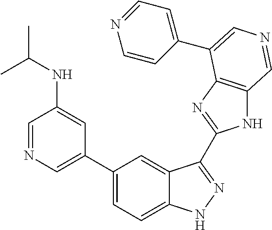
C1(C2=CN=CC(NC(C)C)=C2)=CC=C2C(=C1)C(C1=NC3=C(N1)C=NC=C3C1=CC=NC=C1)=NN2
